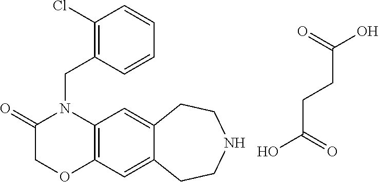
C12=C(C=C3C(=C1)CCNCC3)OCC(=O)N2CC1=C(Cl)C=CC=C1.C(C(=O)O)CC(O)=O
